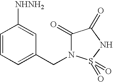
C1=CC=C(CN2C(=O)C(=O)NS2(=O)=O)C=C1[NHNH2]
